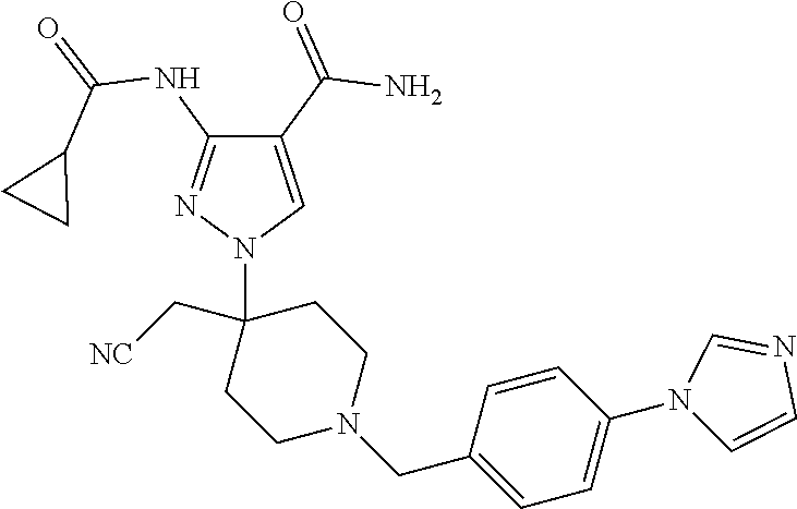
C1(C(=O)N)=CN(C2(C[NC])CCN(CC3=CC=C(N4C=CN=C4)C=C3)CC2)N=C1NC(=O)C1CC1
